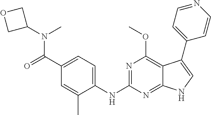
C1(C(=O)N(C2COC2)C)=CC=C(NC2=NC(OC)=C3C(=N2)NC=C3C2=CC=NC=C2)C(C)=C1
